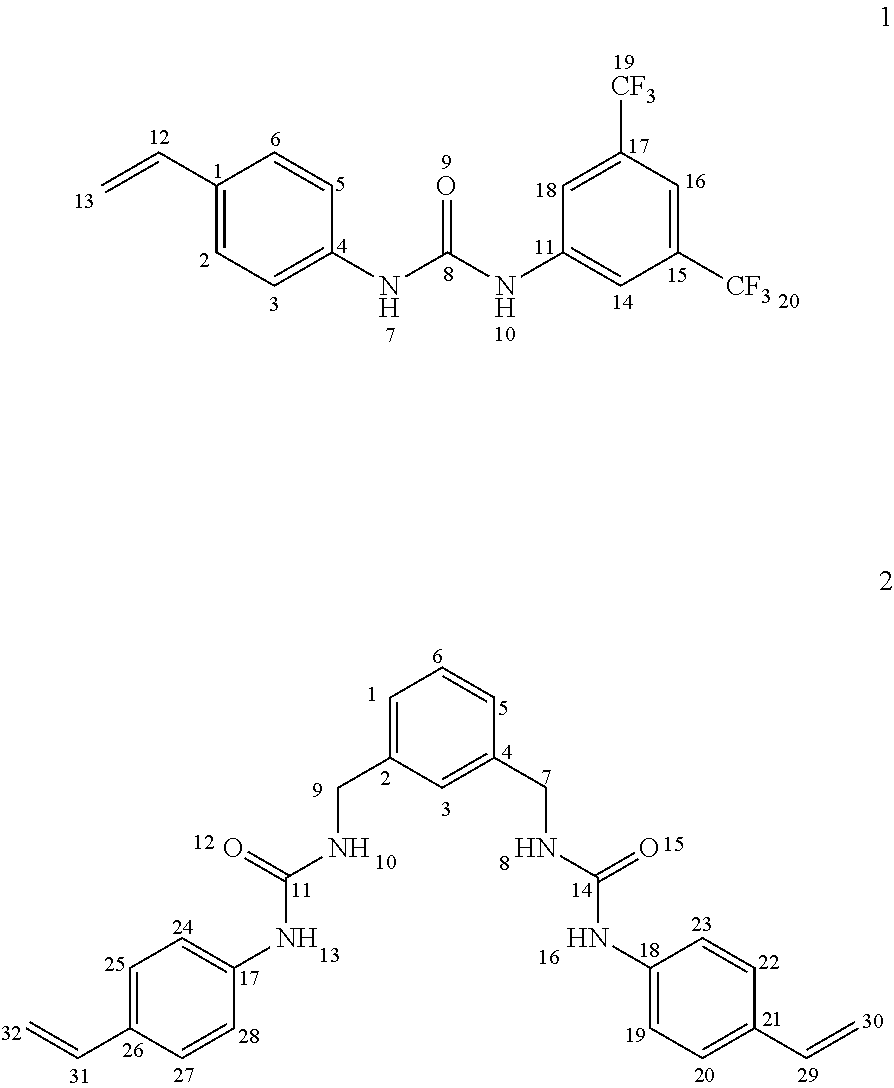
C1=C(CNC(=O)NC2=CC=C(C=C)C=C2)C=C(CNC(=O)NC2=CC=C(C=C)C=C2)C=C1.C1(C=C)=CC=C(NC(NC2=CC([CF3])=CC([CF3])=C2)=O)C=C1
